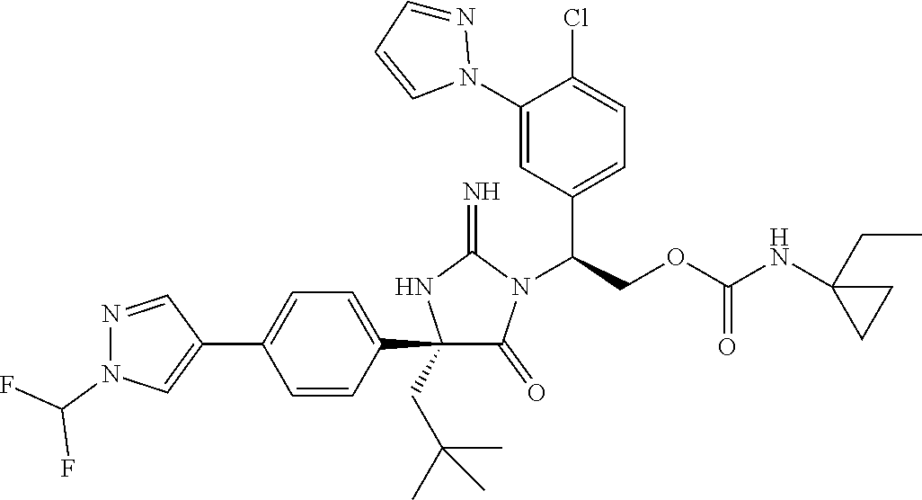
C1(C2=CC=C(C3=CN(C(F)F)N=C3)C=C2)(CC(C)(C)C)C(=O)N(C(COC(NC2(CC)CC2)=O)C2=CC=C(Cl)C(N3N=CC=C3)=C2)C(=N)N1
